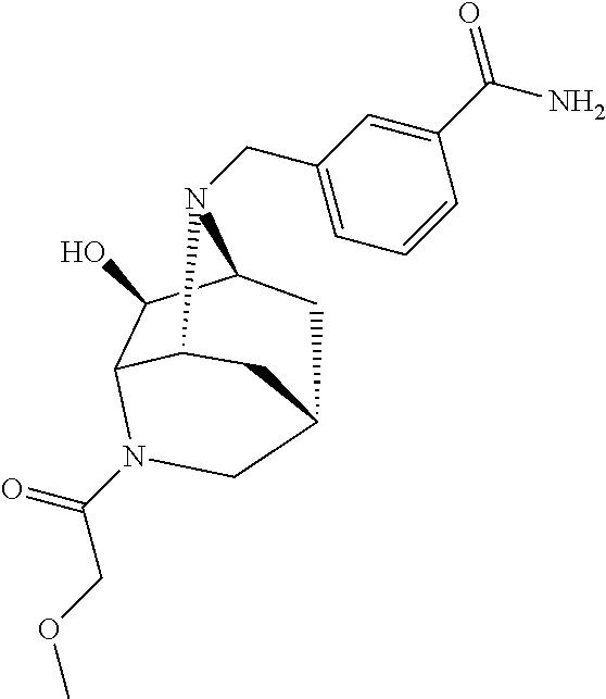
C12C3C(O)C(N1CC1=CC=CC(C(=O)N)=C1)CC(C2)CN3C(COC)=O
